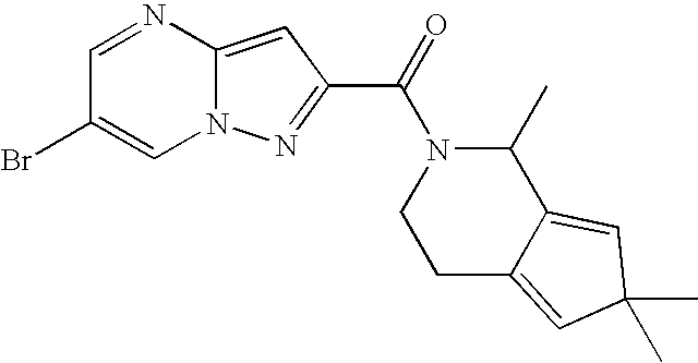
C1=NC2=CC(C(=O)N3C(C)C4=CC(C)(C)C=C4CC3)=NN2C=C1Br
